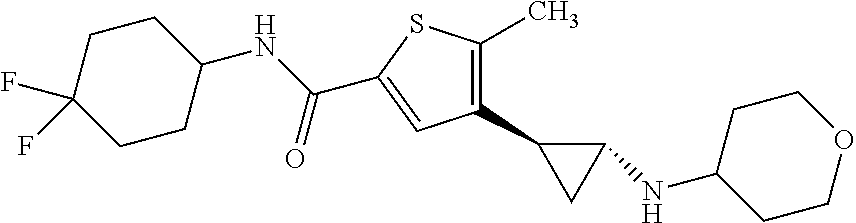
C1=C(C(=O)NC2CCC(F)(F)CC2)SC(C)=C1C1CC1NC1CCOCC1
